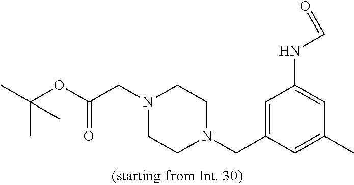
C1=C(CN2CCN(CC(OC(C)(C)C)=O)CC2)C=C(C)C=C1NC=O
